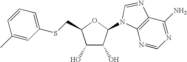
C12=C(N=CN=C1N)N(C1C(O)C(O)C(CSC3=CC=CC(C)=C3)O1)C=N2
